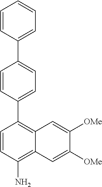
C1=CC(C2=CC=C(C3=C4C(=C(N)C=C3)C=C([OMe])C([OMe])=C4)C=C2)=CC=C1
